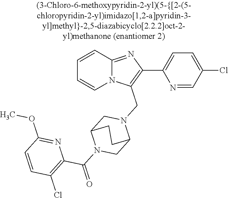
N12C(=NC(C3=CC=C(Cl)C=N3)=C1CN1CC3N(C(=O)C4=C(Cl)C=CC(OC)=N4)CC1CC3)C=CC=C2
